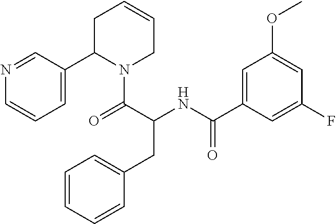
N1=CC(C2N(C(=O)C(NC(C3=CC(OC)=CC(F)=C3)=O)CC3=CC=CC=C3)CC=CC2)=CC=C1
